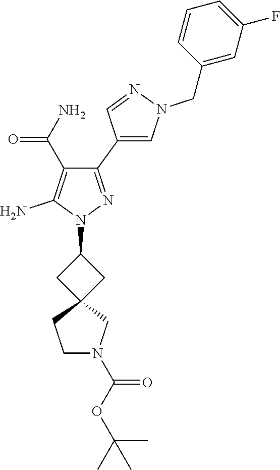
C1(C2=CN(CC3=CC(F)=CC=C3)N=C2)=NN(C2CC3(C2)CCN(C(OC(C)(C)C)=O)C3)C(N)=C1C(N)=O
